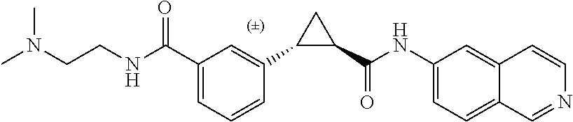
C1=C(C(NCCN(C)C)=O)C=C(C2C(C(NC3=CC=C4C(=C3)C=CN=C4)=O)C2)C=C1
